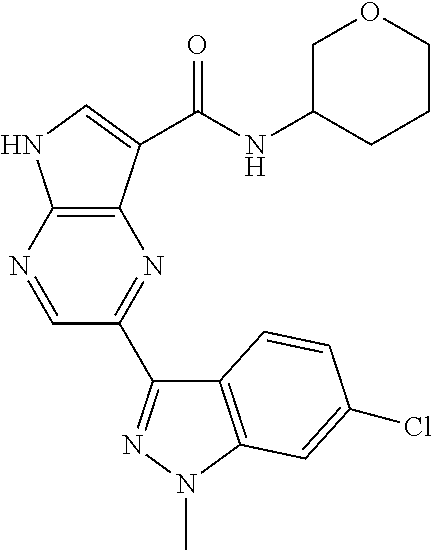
C12=C(N=CC(C3=NN(C)C4=C3C=CC(Cl)=C4)=N1)NC=C2C(=O)NC1CCCOC1
